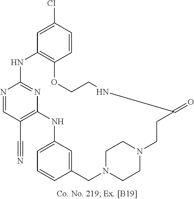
N1=CC(C#N)=C2N=C1NC1=C(C=CC(Cl)=C1)OCCNC(=O)CCN1CCN(CC3=CC(=CC=C3)N2)CC1
